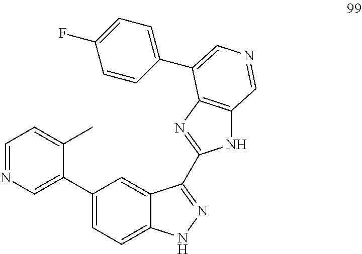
C1=NC=C(C2=CC=C3C(=C2)C(C2=NC4=C(N2)C=NC=C4C2=CC=C(F)C=C2)=NN3)C(C)=C1
